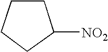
C1CC([NO2])CC1
